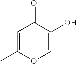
C1=C(C)OC=C(O)C1=O
